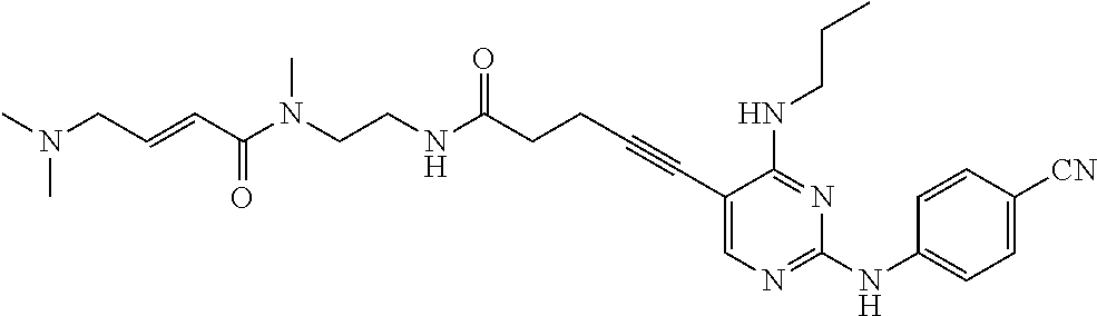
C(CC#CC1=CN=C(NC2=CC=C([CN])C=C2)N=C1NCCC)C(NCCN(C(C=CCN(C)C)=O)C)=O
